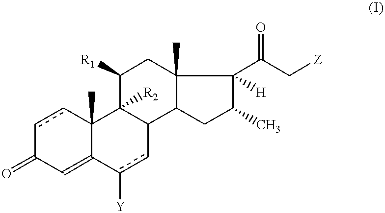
c1cC2(C)C(=CC1=O)c([Y])cC1C2([R2])C([R1])CC2(C)C1CC(C)C2(C(C[Z])=O)[H]
